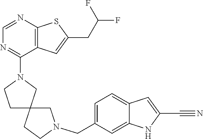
C12=C(C=C(CC(F)F)S1)C(N1CCC3(C1)CCN(CC1=CC=C4C(=C1)NC(C#N)=C4)C3)=NC=N2
